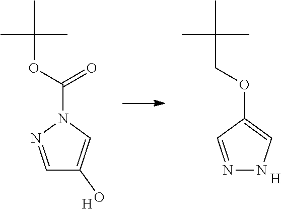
CC(C)(C)COC1=CNN=C1.CC(C)(C)OC(=O)N1C=C(O)C=N1.[H].[H]
